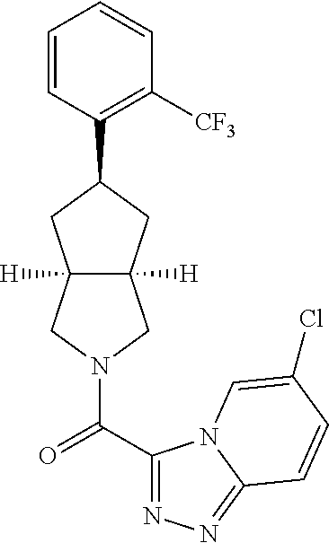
C1=CC(C2CC3([H])C([H])(C2)CN(C(C2=NN=C4N2C=C(Cl)C=C4)=O)C3)=C([CF3])C=C1
